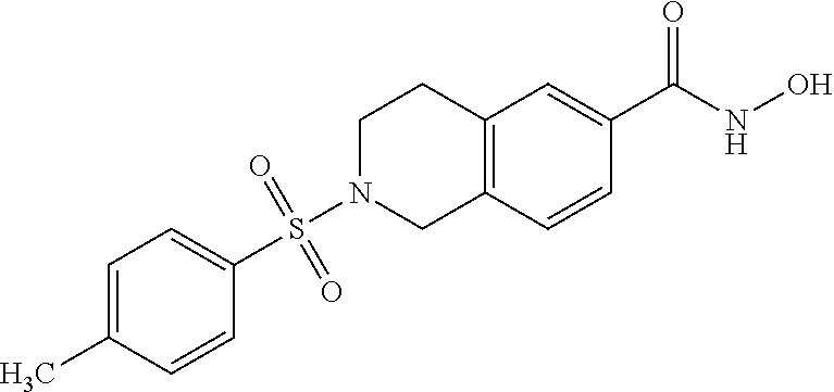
C12=C(C=CC(C(NO)=O)=C1)CN(S(C1=CC=C(C)C=C1)(=O)=O)CC2
